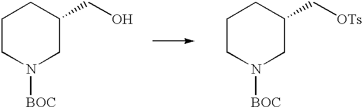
C1CN([BOC])CC(CO)C1.C1CN([BOC])CC(C[OTs])C1
